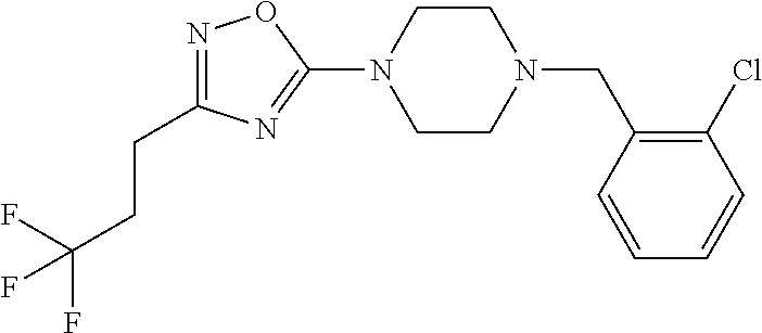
N1=C(CCC(F)(F)F)N=C(N2CCN(CC3=C(Cl)C=CC=C3)CC2)O1
